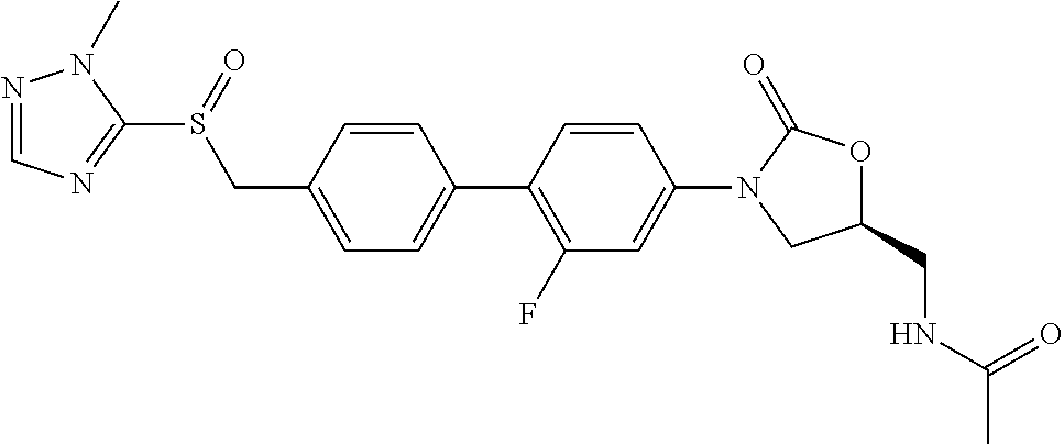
C(C1=CC=C(C2=C(F)C=C(N3CC(CNC(=O)C)OC3=O)C=C2)C=C1)S(=O)C1=NC=NN1C
